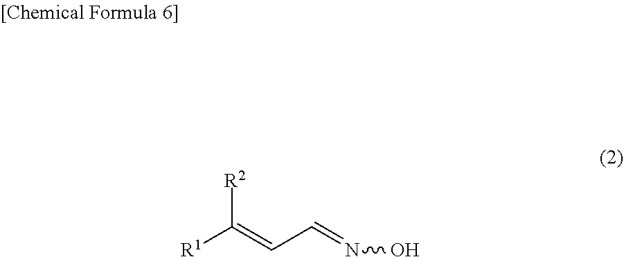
[R1]C(=CC=NO)[R2]
